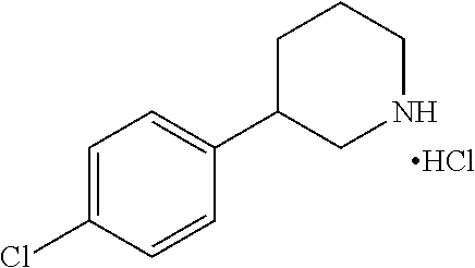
C1=C(Cl)C=CC(C2CNCCC2)=C1.Cl
